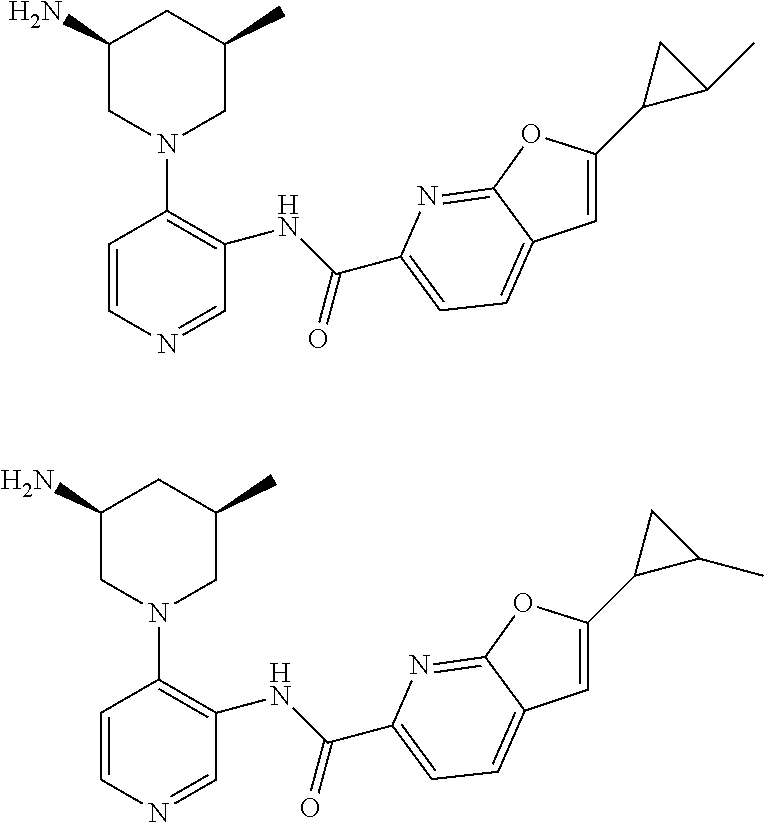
C1=CN=CC(NC(C2=CC=C3C(=N2)OC(C2C(C)C2)=C3)=O)=C1N1CC(C)CC(N)C1.C1=CN=CC(NC(C2=CC=C3C(=N2)OC(C2C(C)C2)=C3)=O)=C1N1CC(C)CC(N)C1
